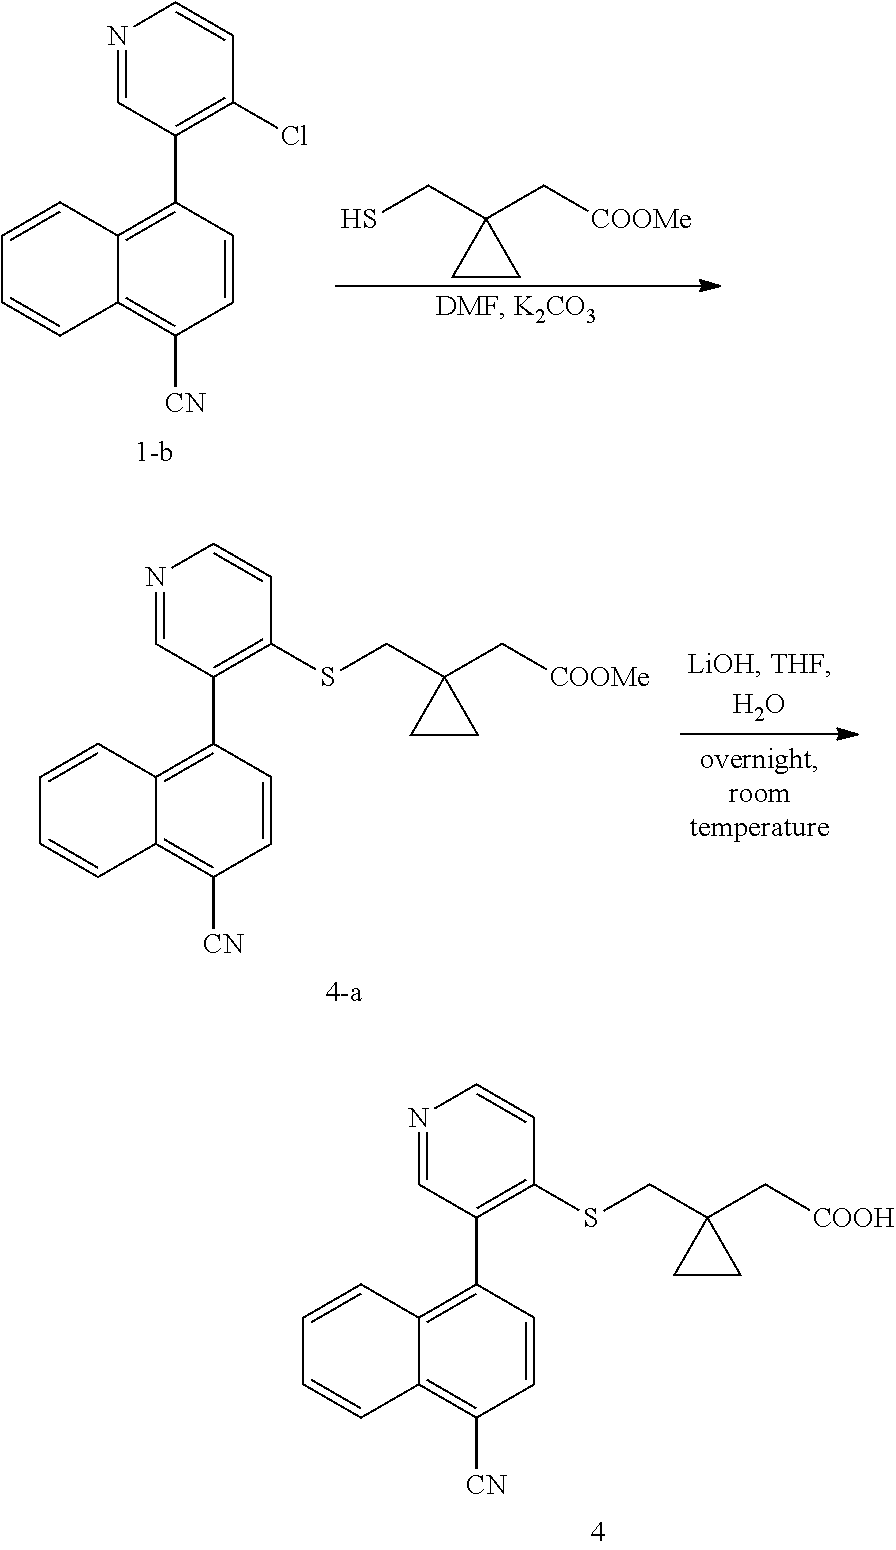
SCC1(C[COOMe])CC1.N1=CC(C2=C3C(=C([CN])C=C2)C=CC=C3)=C(Cl)C=C1.N1=CC(C2=C3C(=C([CN])C=C2)C=CC=C3)=C(SCC2(C[COOMe])CC2)C=C1.N1=CC(C2=C3C(=C([CN])C=C2)C=CC=C3)=C(SCC2(C[COOH])CC2)C=C1
